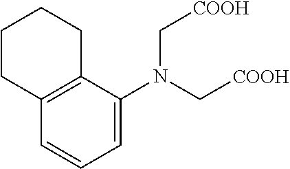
N(C[COOH])(C[COOH])C1=CC=CC2=C1CCCC2
